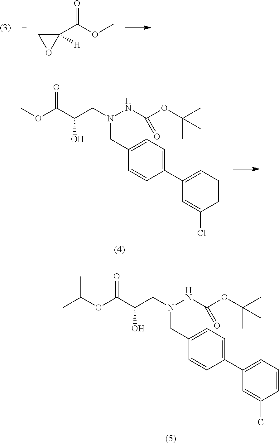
C1([H])(C(OC)=O)CO1.C1=C(Cl)C=CC=C1C1=CC=C(CN(CC(C(OC)=O)O)NC(OC(C)(C)C)=O)C=C1.C1=C(Cl)C=CC=C1C1=CC=C(CN(CC(C(OC(C)C)=O)O)NC(OC(C)(C)C)=O)C=C1
